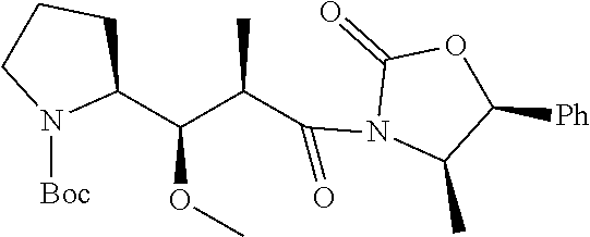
C1CN([Boc])C(C(C(C(N2C(C)C([Ph])OC2=O)=O)C)OC)C1
